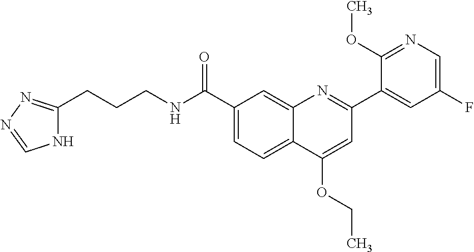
C1(C(NCCCC2=NN=CN2)=O)=CC=C2C(=C1)N=C(C1=CC(F)=CN=C1OC)C=C2OCC
